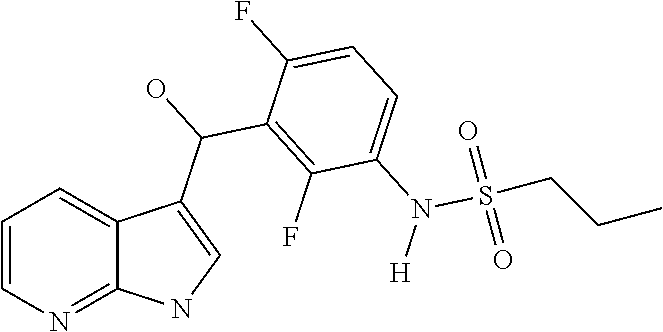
C1=CN=C2C(=C1)C(C(O)C1=C(F)C(N([H])S(=O)(=O)CCC)=CC=C1F)=CN2
